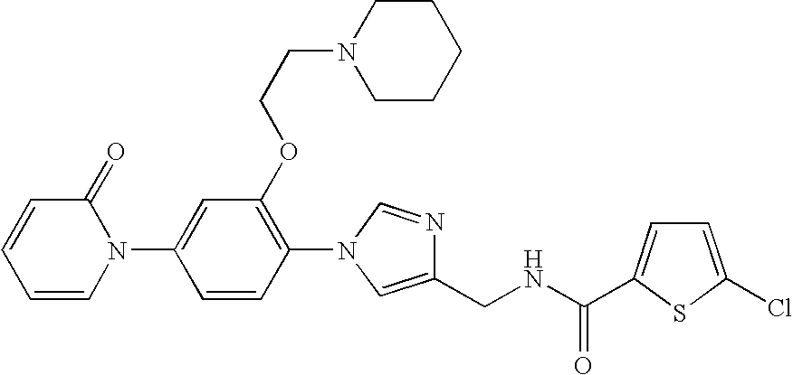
C1=C(N2C(=O)C=CC=C2)C=CC(N2C=NC(CNC(=O)C3=CC=C(Cl)S3)=C2)=C1OCCN1CCCCC1
